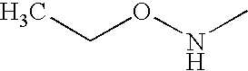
CCONC
